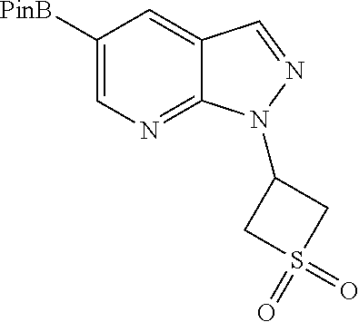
C1([PinB])=CN=C2C(=C1)C=NN2C1CS(=O)(=O)C1
